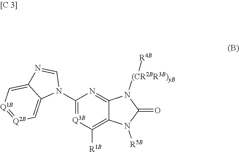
C1(N2C=NC3=C[Q1B]=[Q2B]C=C23)=[Q3B]C([R1B])=C2C(=N1)N([(CR2BR3B)yB][R4B])C(=O)N2[R5B]
